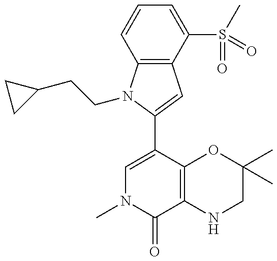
C12=C(N(CCC3CC3)C(C3=CN(C)C(=O)C4=C3OC(C)(C)CN4)=C1)C=CC=C2S(C)(=O)=O
